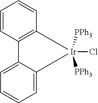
C1=C2C(=CC=C1)C1=C([Ir]2(Cl)([PPh3])[PPh3])C=CC=C1
